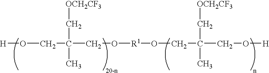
C(C(CO[R1]OCC(CO[H])(C[OCH2CF3])C)(C[OCH2CF3])C)O[H]
